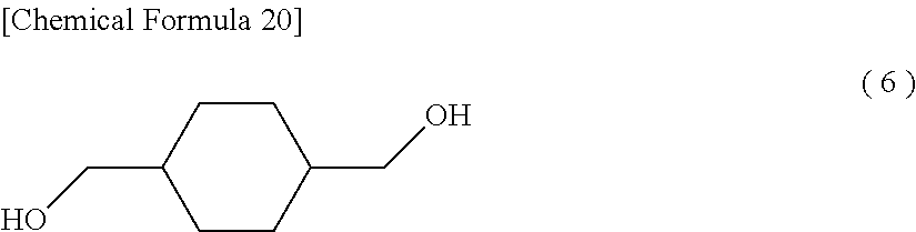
C1CC(CO)CCC1CO
